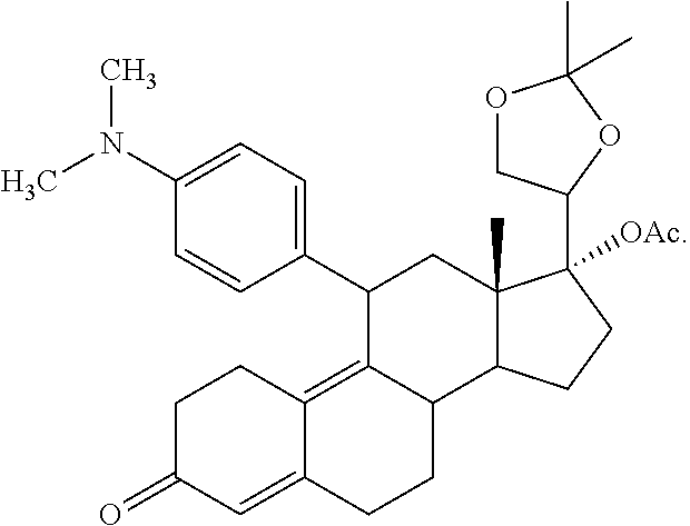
C1=C(N(C)C)C=CC(C2C3=C4C(=CC(=O)CC4)CCC3C3C(C)(C2)C([OAc])(C2COC(C)(C)O2)CC3)=C1
